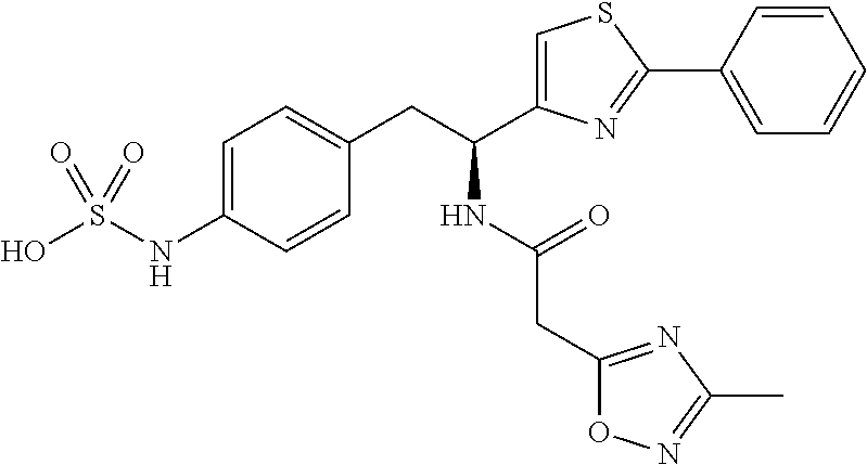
C1=C(NS(O)(=O)=O)C=CC(CC(C2=CSC(C3=CC=CC=C3)=N2)NC(CC2=NC(C)=NO2)=O)=C1
